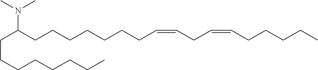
N(C(CCCCCCCC=CCC=CCCCCC)CCCCCCCC)(C)C
